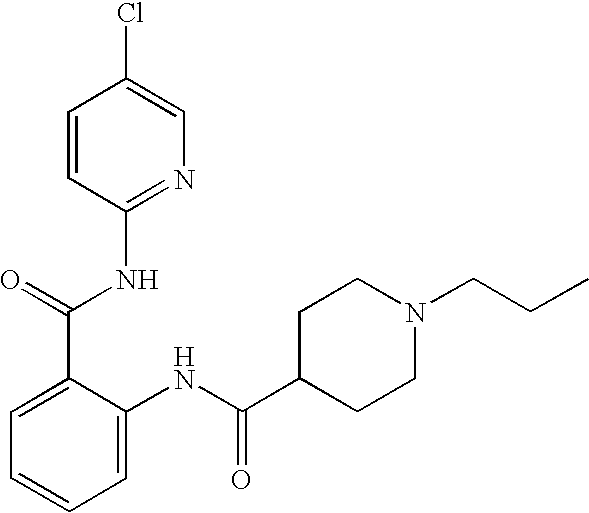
C1=CC(NC(C2=CC=CC=C2NC(C2CCN(CCC)CC2)=O)=O)=NC=C1Cl
